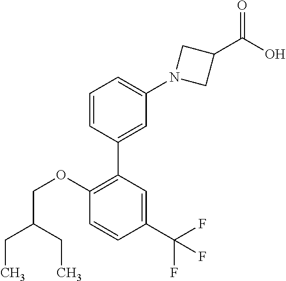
C1=CC(C2=C(OCC(CC)CC)C=CC(C(F)(F)F)=C2)=CC(N2CC(C(O)=O)C2)=C1
